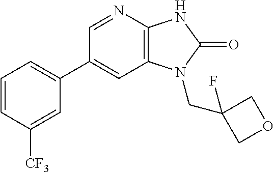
C1(C2=CC=CC([CF3])=C2)=CC2=C(N=C1)NC(=O)N2CC1(F)COC1
